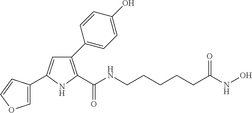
C1(C2=CC=C(O)C=C2)=C(C(NCCCCCC(NO)=O)=O)NC(C2=COC=C2)=C1
